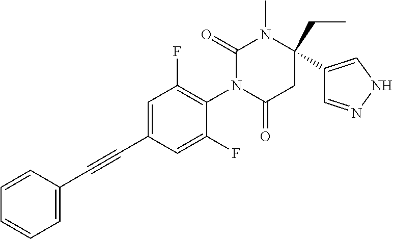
C1=C(C#CC2=CC=CC=C2)C=C(F)C(N2C(=O)CC(CC)(C3=CNN=C3)N(C)C2=O)=C1F
